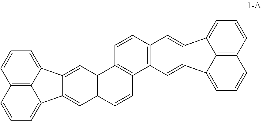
C12=C3C(=CC=C1)C1=CC4=C(C=C1C3=CC=C2)C1=C(C=C4)C2=C(C=C1)C=C1C3=CC=CC4=C3C(=CC=C4)C1=C2
